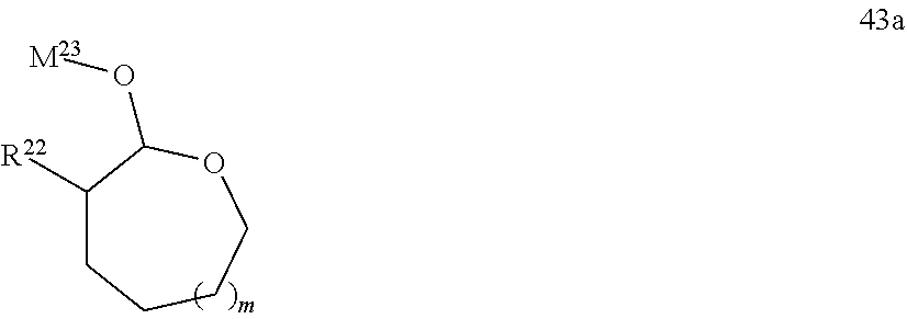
C1([R22])CCCCOC1O[M23]
